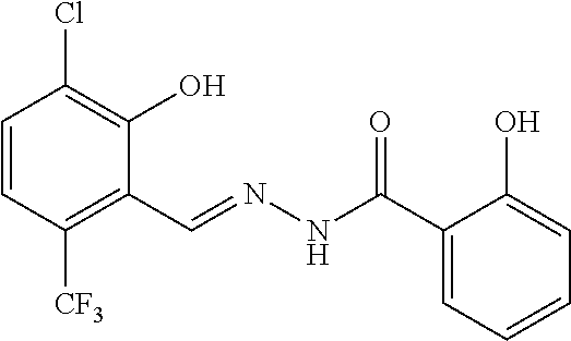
C1=CC([CF3])=C(C=NNC(C2=CC=CC=C2O)=O)C(O)=C1Cl
